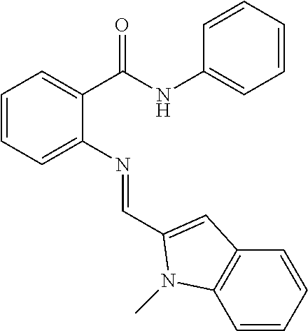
C1=CC=C(N=CC2=CC3=C(C=CC=C3)N2C)C(C(NC2=CC=CC=C2)=O)=C1
